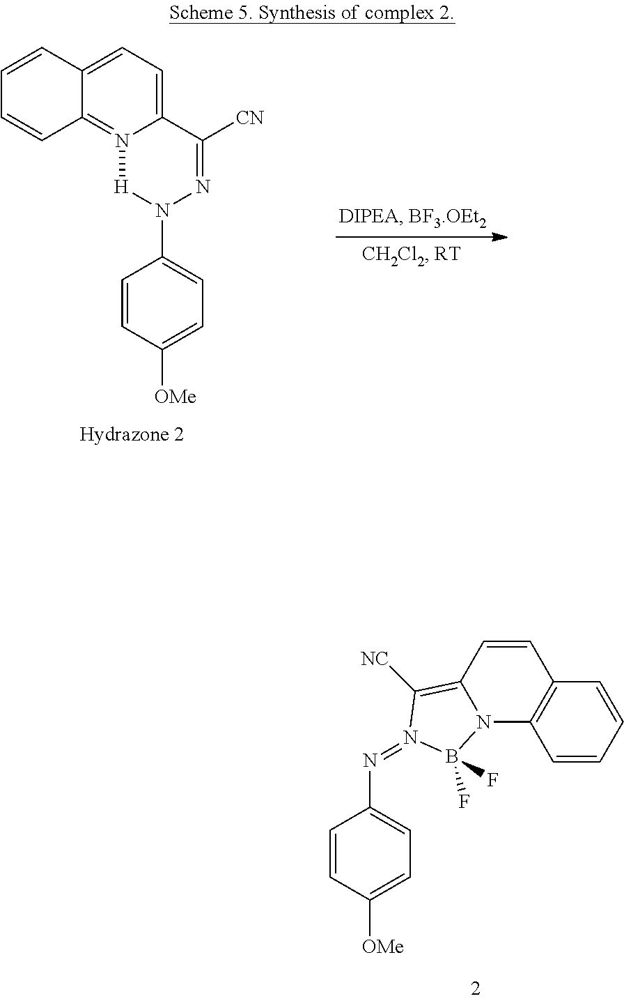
C1=CC2=CC=C3N(=C2C=C1)[H]N(C1=CC=C([OMe])C=C1)N=C3[CN].C1=CC=CC2=C1N1C(=C([NC])N(=NC3=CC=C([OMe])C=C3)B1(F)F)C=C2
